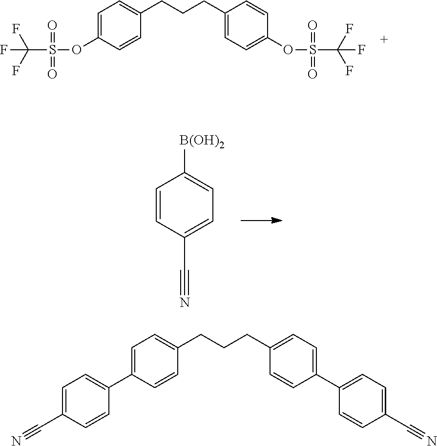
C1=C(OS(C(F)(F)F)(=O)=O)C=CC(CCCC2=CC=C(OS(C(F)(F)F)(=O)=O)C=C2)=C1.C1=CC(C#N)=CC=C1[B(OH)2].C1=C(C2=CC=C(C#N)C=C2)C=CC(CCCC2=CC=C(C3=CC=C(C#N)C=C3)C=C2)=C1
